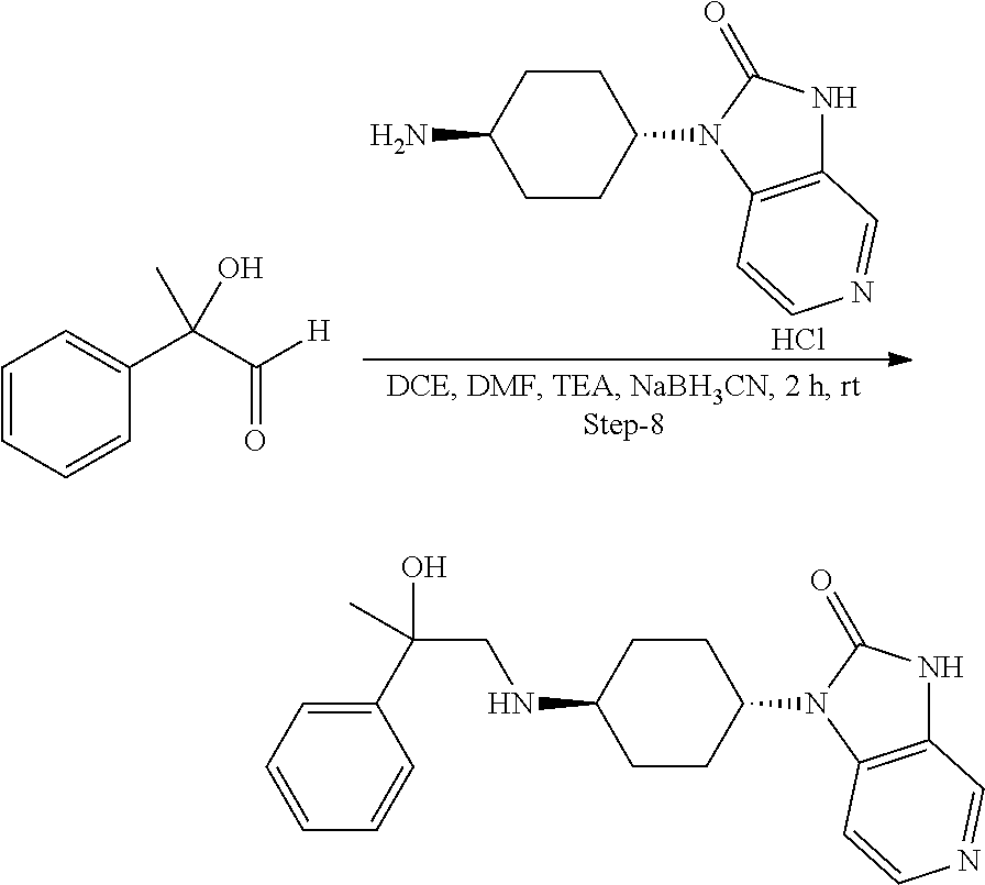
C1=CC=CC(C(C([H])=O)(C)O)=C1.Cl.C1CC(N2C3=C(NC2=O)C=NC=C3)CCC1N.C1=CC=CC(C(CNC2CCC(N3C4=C(NC3=O)C=NC=C4)CC2)(C)O)=C1
